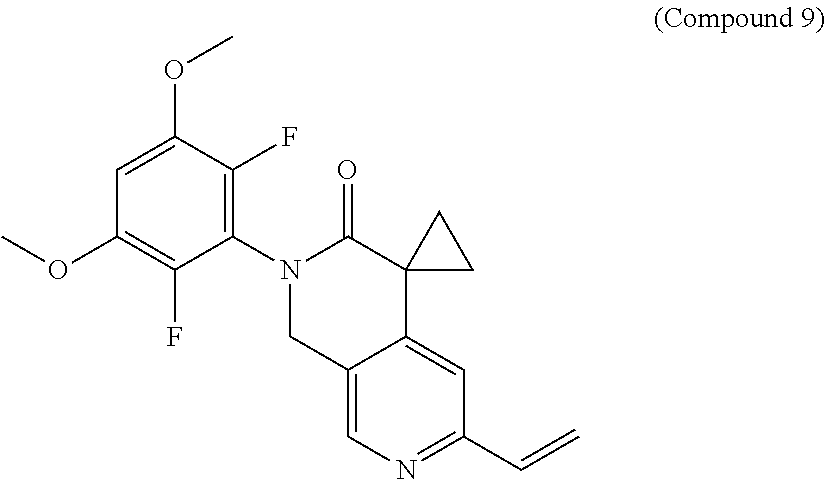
C1(N2CC3=CN=C(C=C)C=C3C3(C2=O)CC3)=C(F)C(OC)=CC(OC)=C1F
